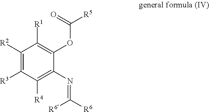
C1([R2])=C([R3])C([R4])=C(N=C([R6])[R6])C(OC([R5])=O)=C1[R1]
